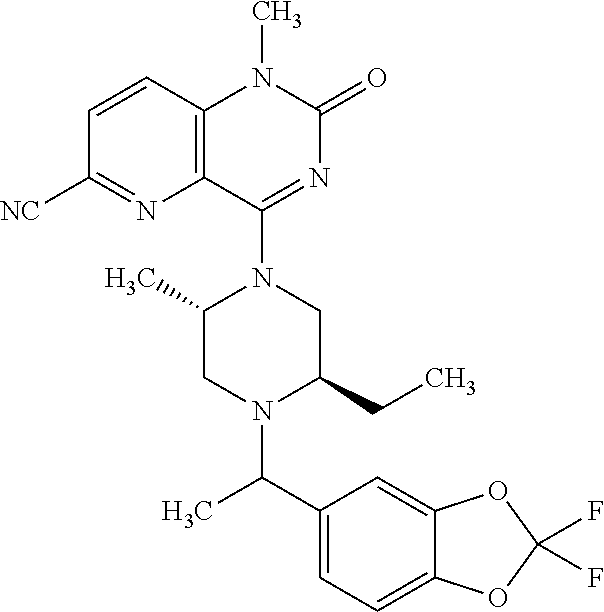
C1=CC2=C(N=C1[NC])C(N1C(C)CN(C(C3=CC=C4C(=C3)OC(F)(F)O4)C)C(CC)C1)=NC(=O)N2C
